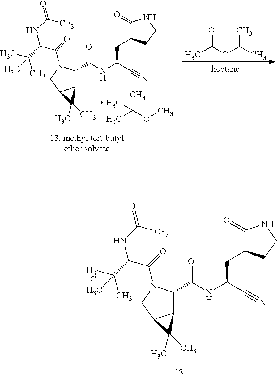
N(C(C(=O)N1C(C(NC(C#N)CC2C(=O)NCC2)=O)C2C(C1)C2(C)C)C(C)(C)C)C([CF3])=O.CC(OC)(C)C.CC(OC(C)C)=O.N(C(C(=O)N1C(C(NC(C#N)CC2C(=O)NCC2)=O)C2C(C1)C2(C)C)C(C)(C)C)C([CF3])=O
